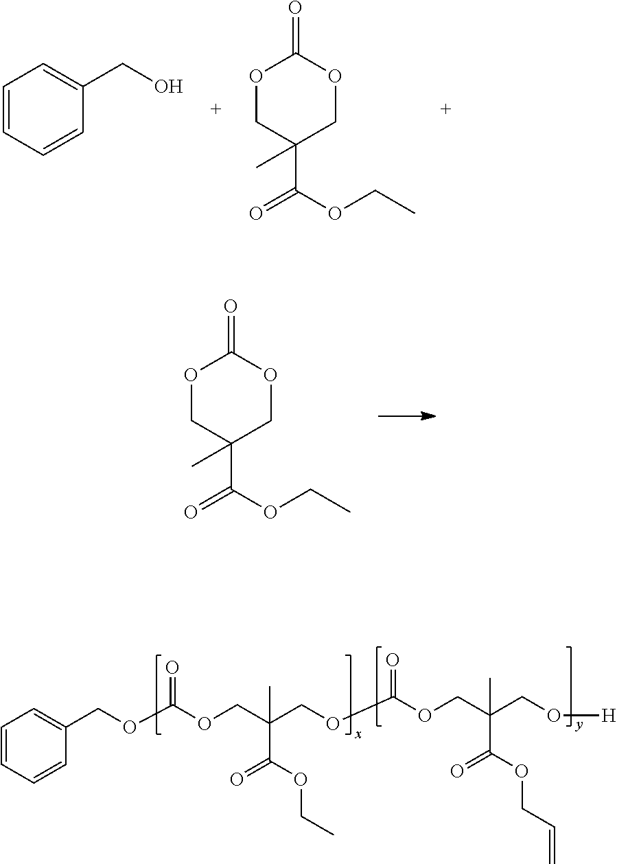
C1=CC=CC(CO)=C1.O1CC(C(OCC)=O)(C)COC1=O.O1CC(C(OCC)=O)(C)COC1=O.C1=CC=CC(COC(OCC(COC(OCC(CO[H])(C(OCC=C)=O)C)=O)(C(OCC)=O)C)=O)=C1
